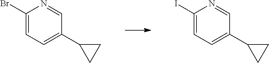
C1(C2CC2)=CC=C(Br)N=C1.C1(C2CC2)=CC=C(I)N=C1
